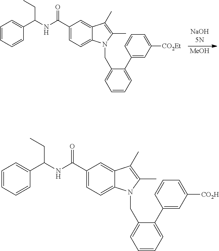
[MeOH].C1(C(=O)NC(C2=CC=CC=C2)CC)=CC=C2C(=C1)C(C)=C(C)N2CC1=CC=CC=C1C1=CC([CO2Et])=CC=C1.C1(C(=O)NC(C2=CC=CC=C2)CC)=CC=C2C(=C1)C(C)=C(C)N2CC1=CC=CC=C1C1=CC([CO2H])=CC=C1
